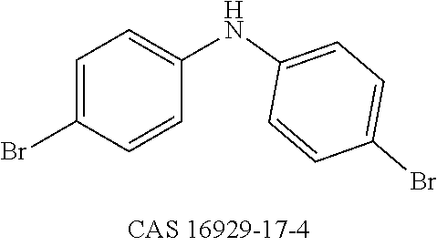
C1=C(Br)C=CC(NC2=CC=C(Br)C=C2)=C1
